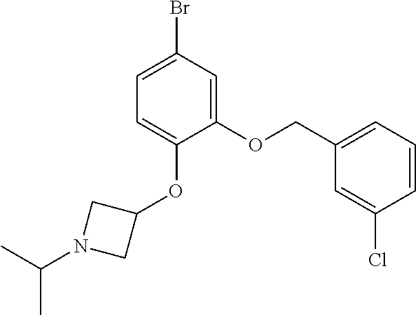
C1(OCC2=CC=CC(Cl)=C2)=CC(Br)=CC=C1OC1CN(C(C)C)C1
